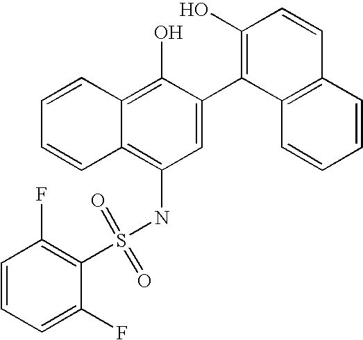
S(NC1=C2C(=C(O)C(C3=C(O)C=CC4=C3C=CC=C4)=C1)C=CC=C2)(=O)(=O)C1=C(F)C=CC=C1F
